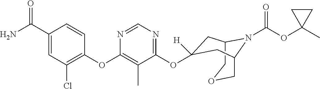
C12COCC(N1C(OC1(C)CC1)=O)CC(OC1=NC=NC(OC3=C(Cl)C=C(C(N)=O)C=C3)=C1C)([H])C2
